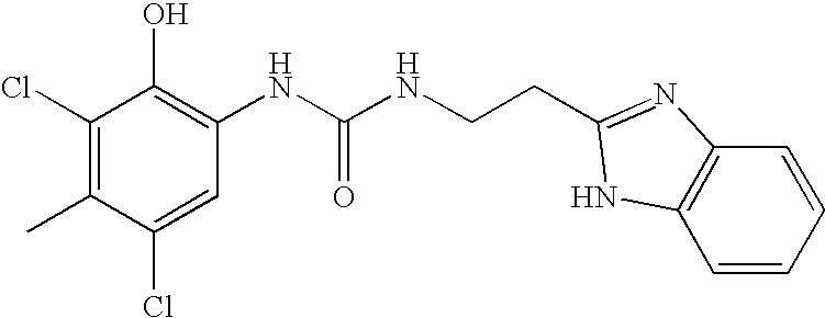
ClC1=CC(NC(NCCC2=NC3=C(C=CC=C3)N2)=O)=C(O)C(Cl)=C1C
